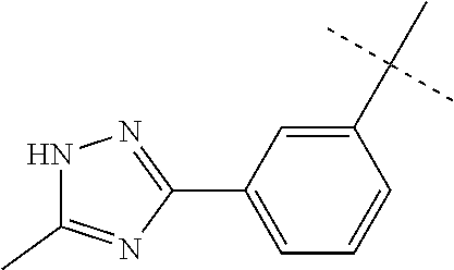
C1(C(C)(C)C)=CC(C2=NNC(C)=N2)=CC=C1
